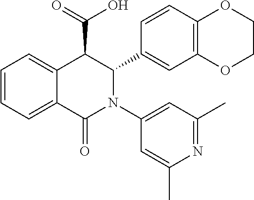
C1=CC=C2C(=C1)C(C(=O)O)C(C1=CC3=C(C=C1)OCCO3)N(C1=CC(C)=NC(C)=C1)C2=O
